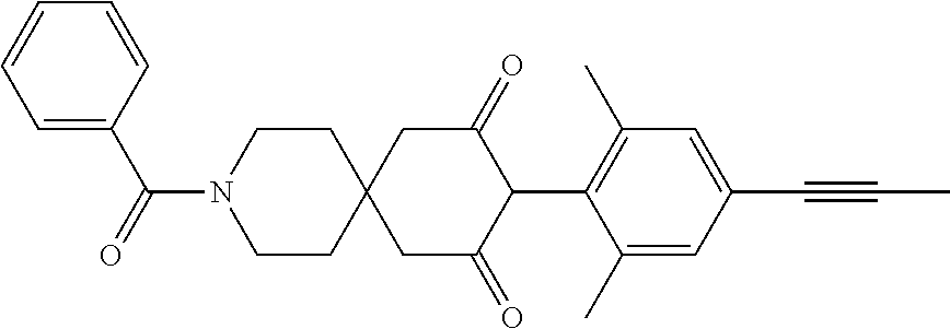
C1CN(C(=O)C2=CC=CC=C2)CCC12CC(=O)C(C1=C(C)C=C(C#CC)C=C1C)C(=O)C2
